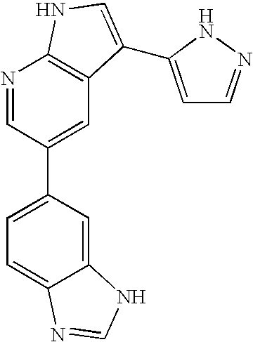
N1=CC(C2=CC=C3C(=C2)NC=N3)=CC2=C1NC=C2C1=CC=NN1
